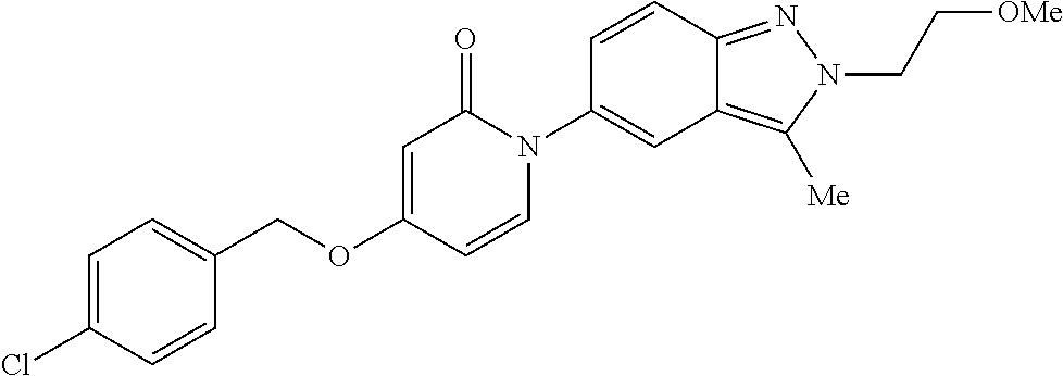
C1=C(Cl)C=CC(COC2=CC(=O)N(C3=CC4=C([Me])N(CC[OMe])N=C4C=C3)C=C2)=C1
